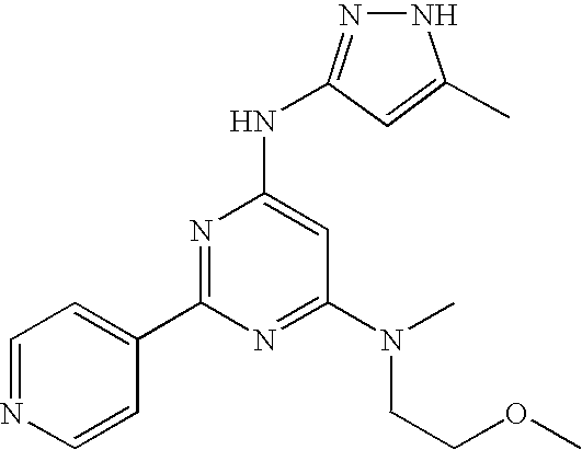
C1(C2=NC(NC3=NNC(C)=C3)=CC(N(CCOC)C)=N2)=CC=NC=C1
